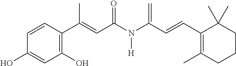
C1=CC(C(=CC(N(C(C=CC2=C(C)CCCC2(C)C)=C)[H])=O)C)=C(O)C=C1O
